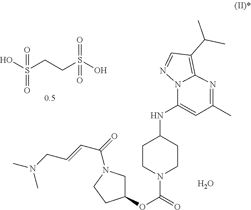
C12=C(C(C)C)C=NN1C(NC1CCN(C(=O)OC3CN(C(=O)C=CCN(C)C)CC3)CC1)=CC(C)=N2.O.OS(CCS(O)(=O)=O)(=O)=O
